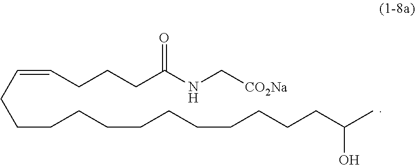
C(CCCCCCCCCCC(C)O)CC=CCCCC(NC[CO2Na])=O
